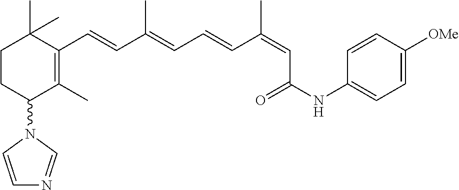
C1CC(N2C=CN=C2)C(C)=C(C=CC(=CC=CC(=CC(NC2=CC=C([OMe])C=C2)=O)C)C)C1(C)C
